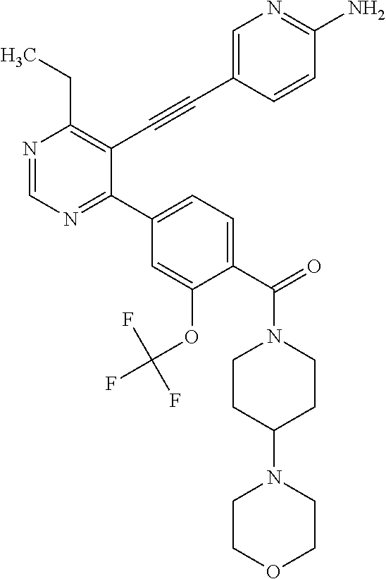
N1=CN=C(C2=CC=C(C(=O)N3CCC(N4CCOCC4)CC3)C(OC(F)(F)F)=C2)C(C#CC2=CN=C(N)C=C2)=C1CC
